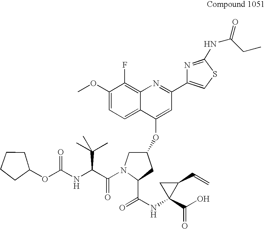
C1(OC)=CC=C2C(=C1F)N=C(C1=CSC(NC(=O)CC)=N1)C=C2OC1CN(C(=O)C(C(C)(C)C)NC(OC2CCCC2)=O)C(C(=O)NC2(C(=O)O)C(C=C)C2)C1
